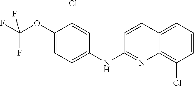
C1(OC(F)(F)F)=CC=C(NC2=NC3=C(Cl)C=CC=C3C=C2)C=C1Cl
